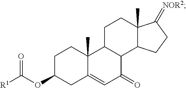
[R1]C(OC1CC2=CC(=O)C3C(C2(C)CC1)CCC1(C)C3CCC1=[NOR2])=O
